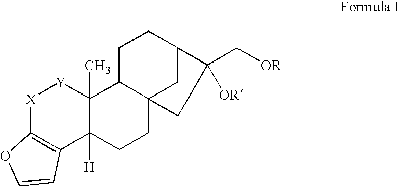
[X]1C2=C(C3([H])C(C)([Y]1)C1C4(CC3)CC(CC1)C([OR])(C[OR])C4)C=CO2
